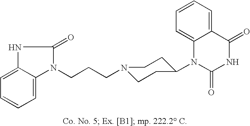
C12=CC=CC=C1C(=O)NC(=O)N2C1CCN(CCCN2C(=O)NC3=CC=CC=C23)CC1
